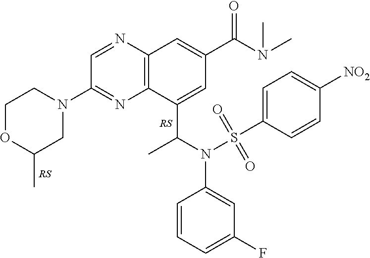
C1=NC2=C(N=C1N1CCOC(C)C1)C(C(C)N(C1=CC(F)=CC=C1)S(C1=CC=C([NO2])C=C1)(=O)=O)=CC(C(=O)N(C)C)=C2
